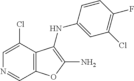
N1=CC2=C(C(Cl)=C1)C(NC1=CC(Cl)=C(F)C=C1)=C(N)O2
